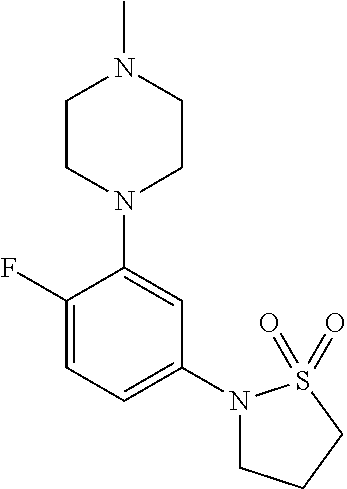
C1(F)=CC=C(N2CCCS2(=O)=O)C=C1N1CCN(C)CC1
